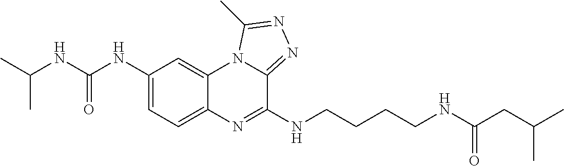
C1(NC(NC(C)C)=O)=CC=C2C(=C1)N1C(=NN=C1C)C(NCCCCNC(CC(C)C)=O)=N2
